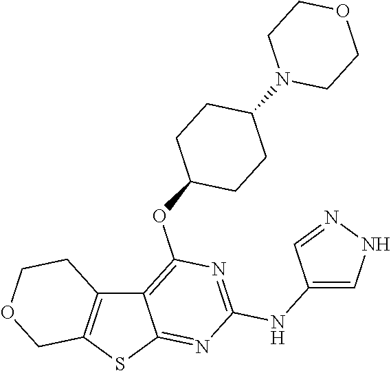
C12=C(SC3=NC(NC4=CNN=C4)=NC(OC4CCC(N5CCOCC5)CC4)=C13)COCC2
